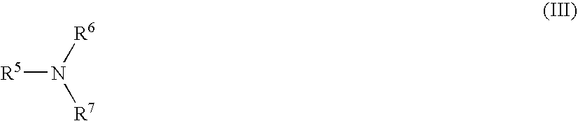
[R5]N([R6])[R7]
